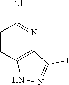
C12=C(C=CC(Cl)=N1)NN=C2I
